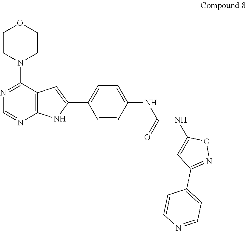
C1CN(C2=NC=NC3=C2C=C(C2=CC=C(NC(NC4=CC(C5=CC=NC=C5)=NO4)=O)C=C2)N3)CCO1
